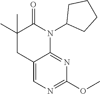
C1(C)(C)CC2=CN=C(OC)N=C2N(C2CCCC2)C1=O
